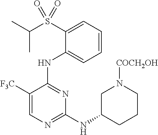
C1=CC=C(S(C(C)C)(=O)=O)C(NC2=NC(NC3CCCN([COCH2OH])C3)=NC=C2[F3C])=C1
